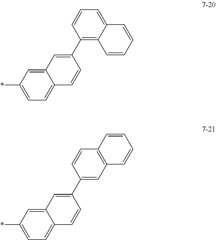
*C1=CC=C2C(=C1)C=C(C1=C3C(=CC=C1)C=CC=C3)C=C2.*C1=CC=C2C(=C1)C=C(C1=CC3=C(C=C1)C=CC=C3)C=C2
